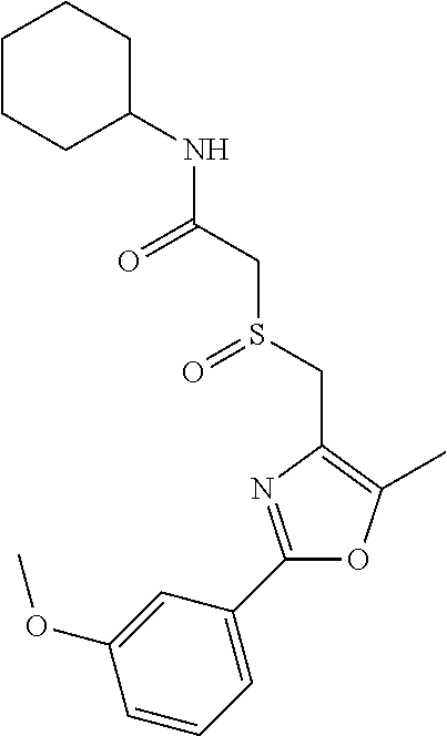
C1CCC(NC(CS(CC2=C(C)OC(C3=CC=CC(OC)=C3)=N2)=O)=O)CC1
